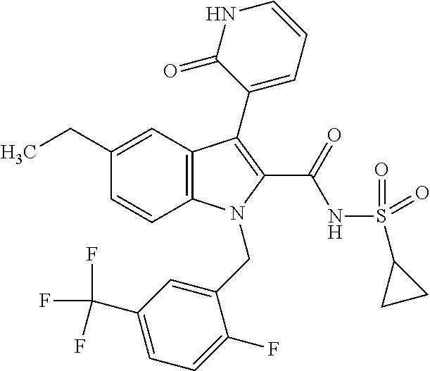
C12=C(C=C(CC)C=C1)C(C1=CC=CNC1=O)=C(C(=O)NS(C1CC1)(=O)=O)N2CC1=CC(C(F)(F)F)=CC=C1F
